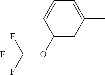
C1(OC(F)(F)F)=CC(C)=CC=C1
